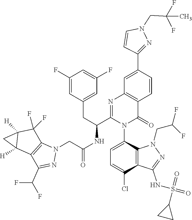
C1(F)=CC(CC(C2=NC3=C(C(=O)N2C2=CC=C(Cl)C4=C2N(CC(F)F)N=C4NS(=O)(=O)C2CC2)C=CC(C2=NN(CC(F)(F)C)C=C2)=C3)NC(CN2C3=C(C(C(F)F)=N2)C2([H])C([H])(C3(F)F)C2)=O)=CC(F)=C1
